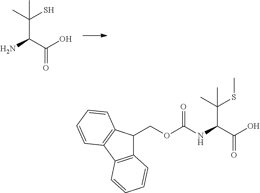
NC(C(O)=O)C(C)(S)C.C12=C(C3=C(C1COC(=O)NC(C(O)=O)C(C)(SC)C)C=CC=C3)C=CC=C2
